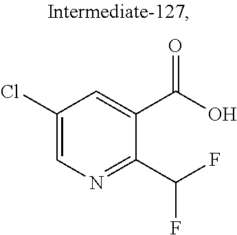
C1(Cl)=CN=C(C(F)F)C(C(O)=O)=C1
